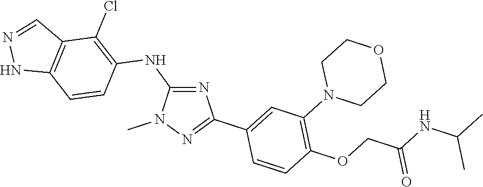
C1(NC2=C(Cl)C3=C(C=C2)NN=C3)=NC(C2=CC(N3CCOCC3)=C(OCC(NC(C)C)=O)C=C2)=NN1C
